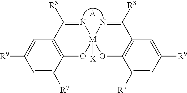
C12=C(C([R3])=N[M]3([X])(O1)OC1=C(C([R3])=N3)C=C([R9])C=C1[R7])C=C([R9])C=C2[R7].[A]
